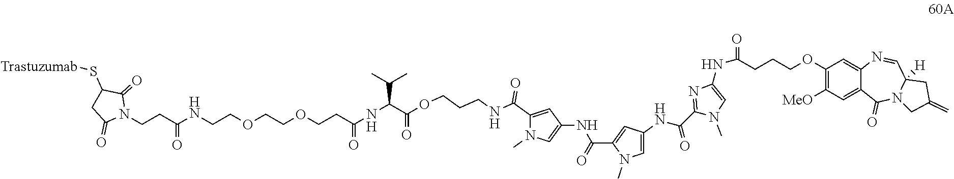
C1(NC(=O)C2=CC(NC(C3=NC(NC(=O)CCCOC4=C([MeO])C=C5C(=C4)N=CC4([H])N(C5=O)CC(=C)C4)=CN3C)=O)=CN2C)=CN(C)C(C(NCCCOC(C(NC(CCOCCOCCNC(CCN2C(=O)C(S[Trastuzumab])CC2=O)=O)=O)C(C)C)=O)=O)=C1
